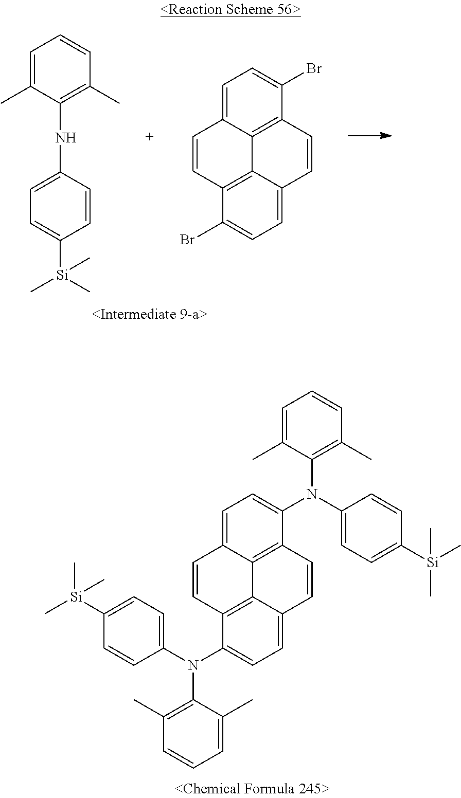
C12=C3C(=CC=C1Br)C=CC1=C3C(=CC=C1Br)C=C2.C1(C)=C(NC2=CC=C([Si](C)(C)C)C=C2)C(C)=CC=C1.C1=C2C3=C(C(N(C4=C(C)C=CC=C4C)C4=CC=C([Si](C)(C)C)C=C4)=C1)C=CC1=CC=C(N(C4=CC=C([Si](C)(C)C)C=C4)C4=C(C)C=CC=C4C)C(=C31)C=C2
